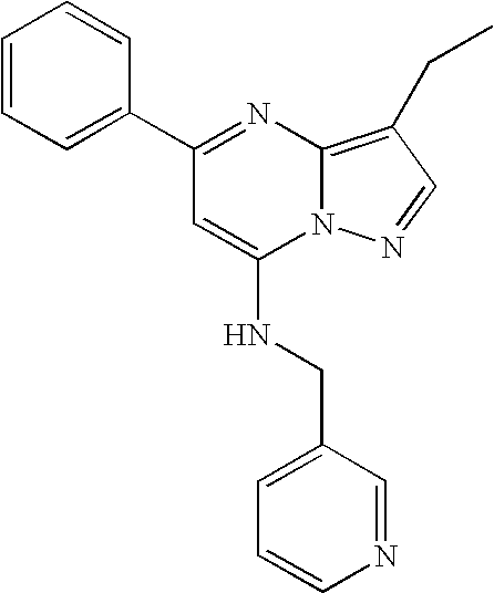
C1=CC=C(C2=NC3=C(CC)C=NN3C(NCC3=CC=CN=C3)=C2)C=C1
